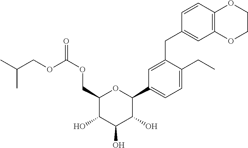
C1(COC(=O)OCC(C)C)C(O)C(O)C(O)C(C2=CC=C(CC)C(CC3=CC4=C(C=C3)OCCO4)=C2)O1
